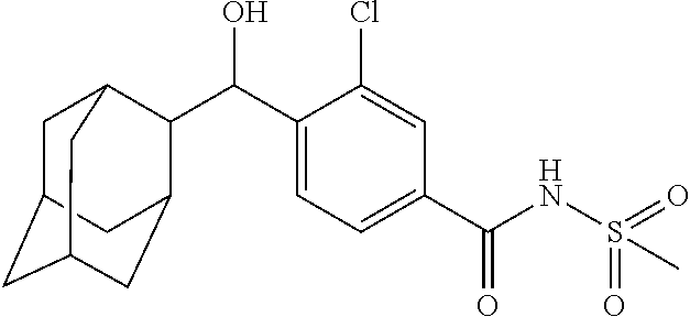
C(C1=CC=C(C(NS(=O)(=O)C)=O)C=C1Cl)(C1C2CC3CC(CC1C3)C2)O
